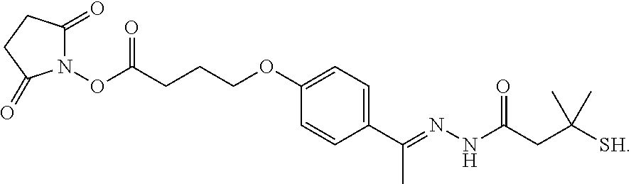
C1=C(OCCCC(ON2C(=O)CCC2=O)=O)C=CC(C(=NNC(CC([SH])(C)C)=O)C)=C1
